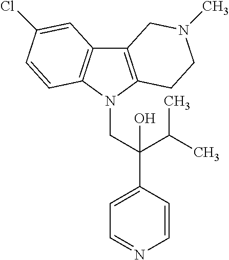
C12=C(N(CC(C3=CC=NC=C3)(C(C)C)O)C3=C1C=C(Cl)C=C3)CCN(C)C2
